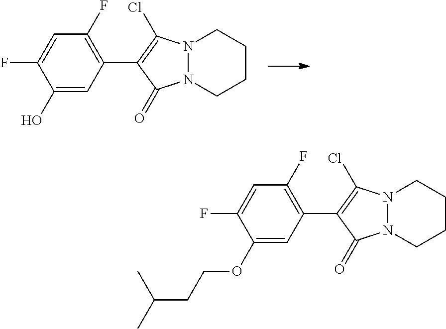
N12N(CCCC1)C(=O)C(C1=C(F)C=C(F)C(O)=C1)=C2Cl.N12N(CCCC1)C(=O)C(C1=C(F)C=C(F)C(OCCC(C)C)=C1)=C2Cl
